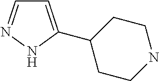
C1=C(C2CCNCC2)NN=C1
